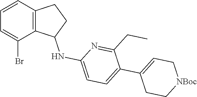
C1=CC2=C(C(Br)=C1)C(NC1=CC=C(C3=CC[NBoc]CC3)C(CC)=N1)CC2
